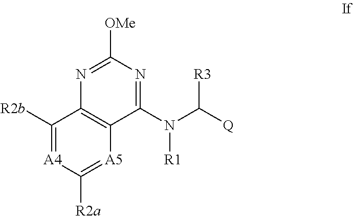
[A5]1=C([R2a])[A4]=C([R2b])C2=C1C(N(C([Q])[R3])[R1])=NC([OMe])=N2
